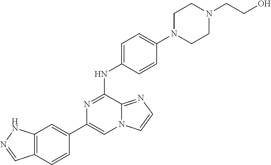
C1(C2=CC3=C(C=C2)C=NN3)=CN2C(=NC=C2)C(NC2=CC=C(N3CCN(CCO)CC3)C=C2)=N1
